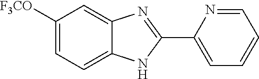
C1([F3CO])=CC=C2C(=C1)N=C(C1=CC=CC=N1)N2
